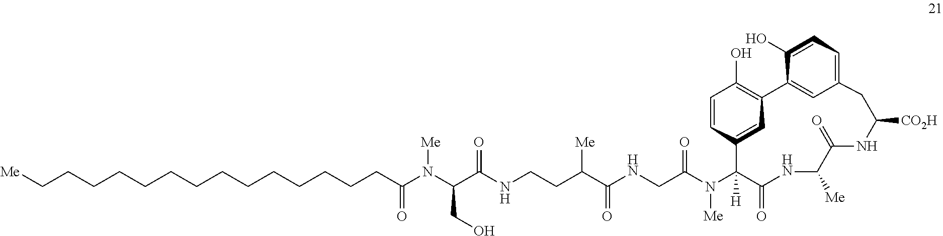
C1=CC2=CC(=C1O)C1=CC(=CC=C1O)CC([CO2H])NC(=O)C([Me])NC(=O)C2([H])N(C(CNC(C(CCNC(C(N(C(CCCCCCCCCCCCCC[Me])=O)[Me])CO)=O)[Me])=O)=O)[Me]
